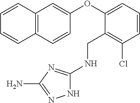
N1N=C(N)N=C1NCC1=C(Cl)C=CC=C1OC1=CC2=C(C=C1)C=CC=C2
